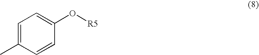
C1=C(C)C=CC(O[R5])=C1
